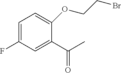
C1=C(F)C=C(C(C)=O)C(OCCBr)=C1
